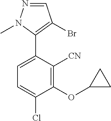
N1=CC(Br)=C(C2=CC=C(Cl)C(OC3CC3)=C2[CN])N1C
